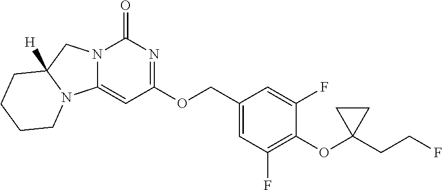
C1(COC2=NC(=O)N3C(=C2)N2C([H])(C3)CCCC2)=CC(F)=C(OC2(CCF)CC2)C(F)=C1
